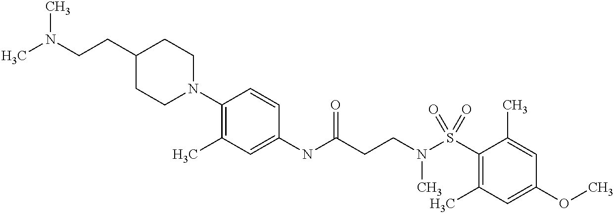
C1(NC(CCN(C)S(=O)(C2=C(C)C=C(OC)C=C2C)=O)=O)=CC(C)=C(N2CCC(CCN(C)C)CC2)C=C1
